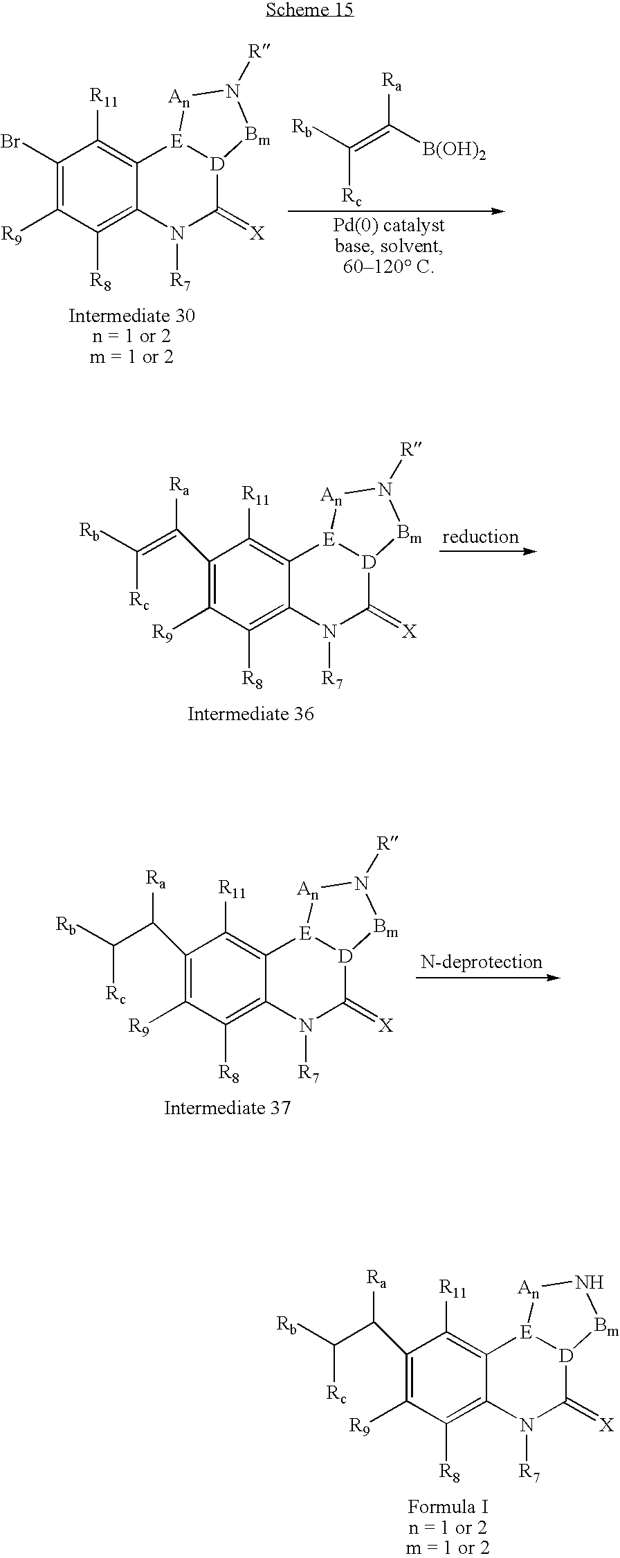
C1(Br)=C([R9])C([R8])=C2C(=C1[R11])[E]1[D](C(=[X])N2[R7])[Bm]N([R])[An]1.[Rb]C(=C([B(OH)2])[Ra])[Rc].C1(C([Ra])=C([Rb])[Rc])=C([R9])C([R8])=C2C(=C1[R11])[E]1[D](C(=[X])N2[R7])[Bm]N([R])[An]1.C1(C([Ra])C([Rb])[Rc])=C([R9])C([R8])=C2C(=C1[R11])[E]1[D](C(=[X])N2[R7])[Bm]N([R])[An]1.C1(C([Ra])C([Rb])[Rc])=C([R9])C([R8])=C2C(=C1[R11])[E]1[D](C(=[X])N2[R7])[Bm]N[An]1
